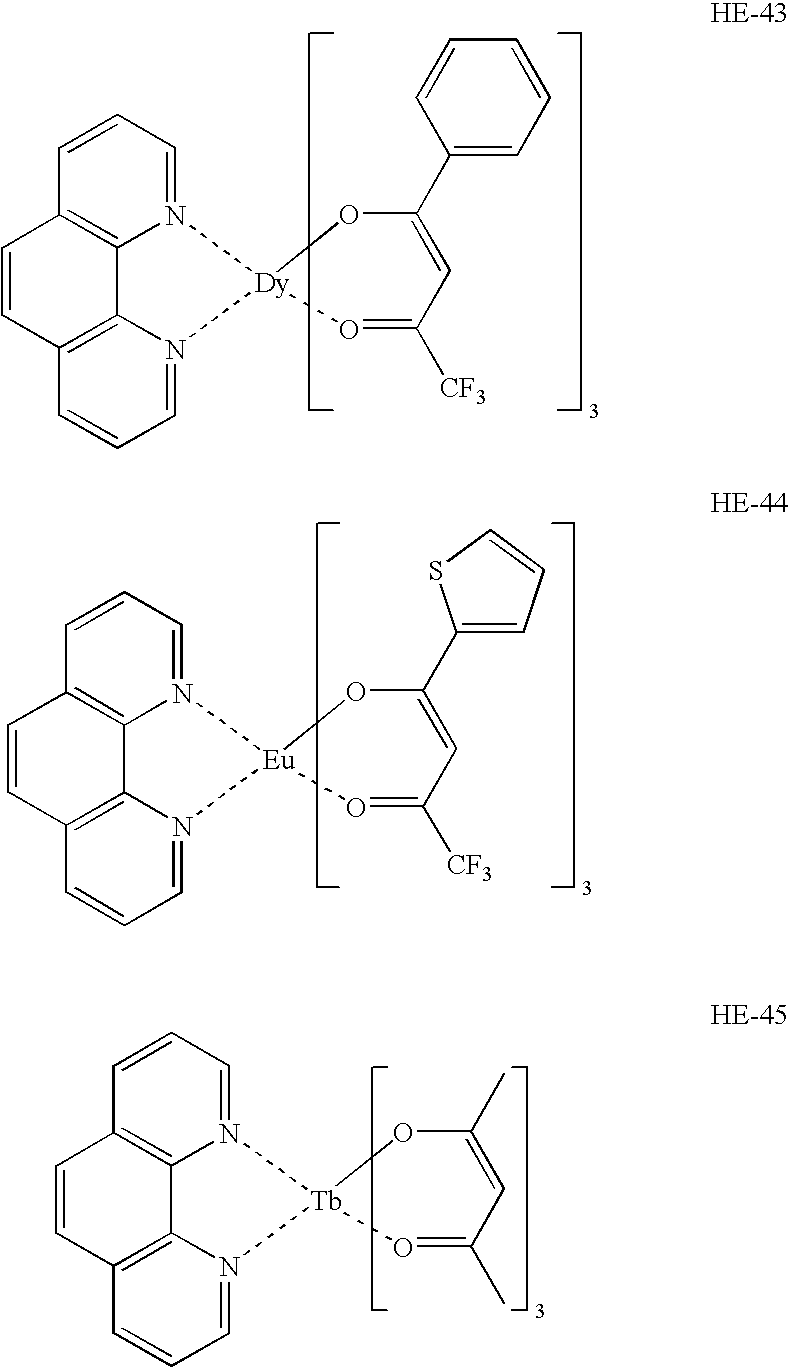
N12=CC=CC3=C1C1=C(C=C3)C=CC=N1[Dy]21OC(C2=CC=CC=C2)=CC([CF3])=O1.N12=CC=CC3=C1C1=C(C=C3)C=CC=N1[Eu]21OC(C2=CC=CS2)=CC([CF3])=O1.N12=CC=CC3=C1C1=C(C=C3)C=CC=N1[Tb]21OC(C)=CC(C)=O1
